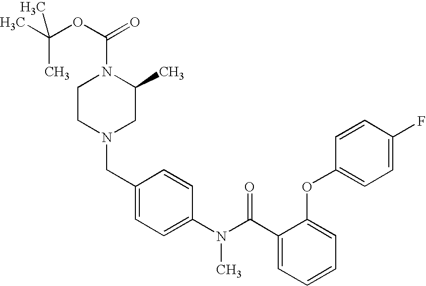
CC(OC(=O)N1CCN(CC2=CC=C(N(C(C3=CC=CC=C3OC3=CC=C(F)C=C3)=O)C)C=C2)CC1C)(C)C
